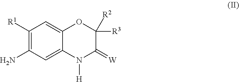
C1([R1])=C(N)C=C2C(=C1)OC([R3])([R2])C(=[W])N2[H]
